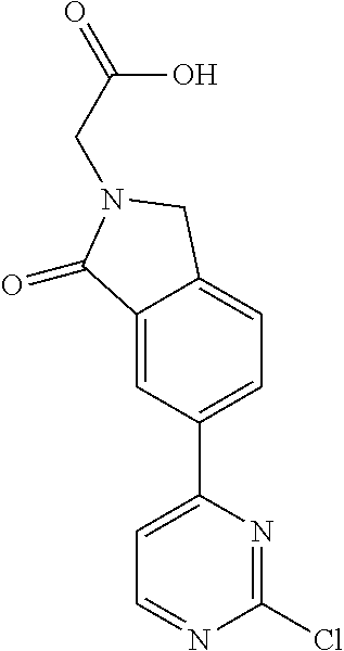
C1=C(C2=CC=C3C(=C2)C(=O)N(CC(O)=O)C3)N=C(Cl)N=C1
